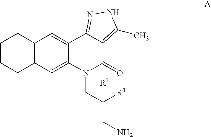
C1CCC2=C(C1)C=C1C(=C2)N(CC([R1])(CN)[R1])C(=O)C2=C(C)NN=C12
